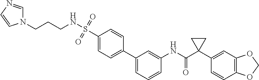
C1=CC=C(C2=CC=C(S(NCCCN3C=NC=C3)(=O)=O)C=C2)C=C1NC(C1(C2=CC3=C(C=C2)OCO3)CC1)=O
